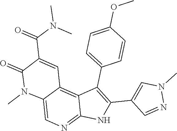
N1(C)N=CC(C2=C(C3=CC=C(OC)C=C3)C3=C4C(=CN=C3N2)N(C)C(=O)C(C(N(C)C)=O)=C4)=C1
